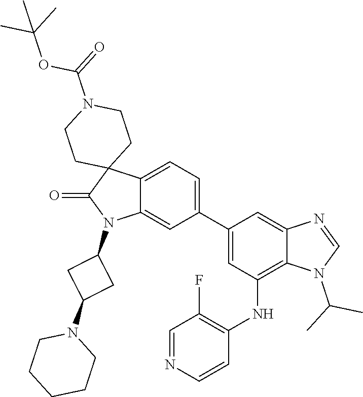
C1(C2=CC=C3C(=C2)N(C2CC(N4CCCCC4)C2)C(=O)C32CCN(C(=O)OC(C)(C)C)CC2)=CC(NC2=C(F)C=NC=C2)=C2C(=C1)N=CN2C(C)C
